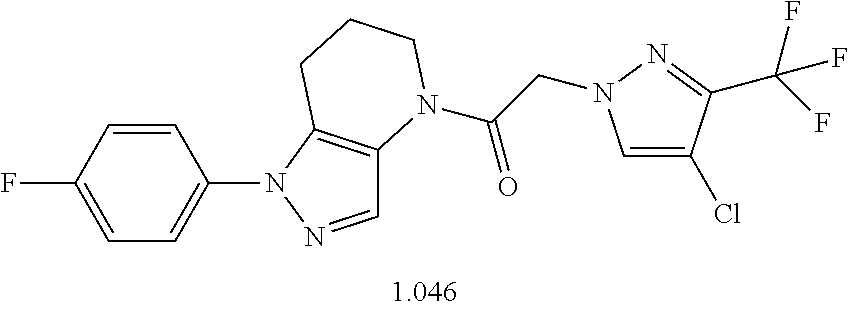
C1=CC(F)=CC=C1N1N=CC2=C1CCCN2C(CN1C=C(Cl)C(C(F)(F)F)=N1)=O
